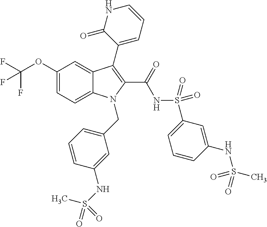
C12=CC=C(OC(F)(F)F)C=C1C(C1=CC=CNC1=O)=C(C(=O)NS(C1=CC=CC(NS(=O)(C)=O)=C1)(=O)=O)N2CC1=CC=CC(NS(C)(=O)=O)=C1
